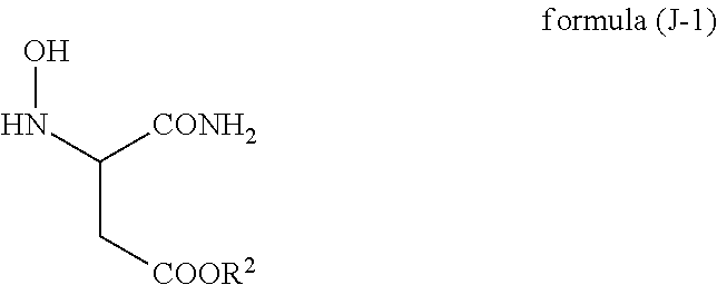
ONC(C[COOR2])[CONH2]
